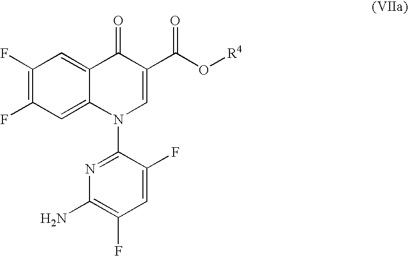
C1(F)=C(F)C=C2C(=C1)C(=O)C(C(O[R4])=O)=CN2C1=NC(N)=C(F)C=C1F
